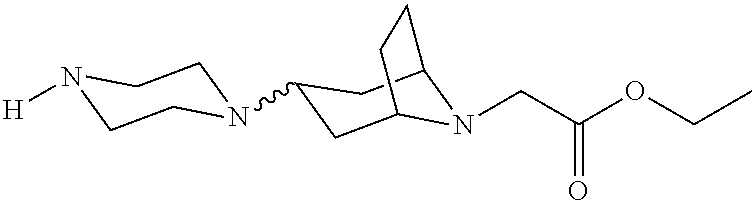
N1([H])CCN(C2CC3N(CC(=O)OCC)C(C2)CC3)CC1
